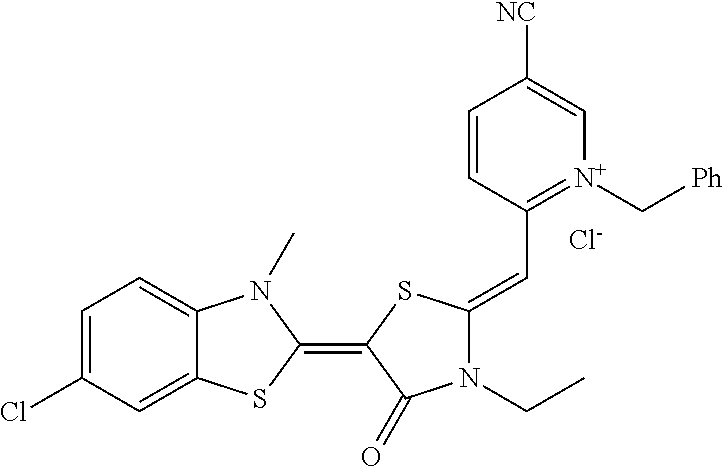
C1=C(Cl)C=C2C(=C1)N(C)C(=C1SC(=CC3=[N+](C[Ph])C=C([NC])C=C3)N(CC)C1=O)S2.[Cl-]
